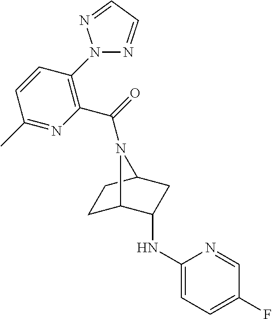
C1(NC2C3CCC(C2)N3C(=O)C2=C(N3N=CC=N3)C=CC(C)=N2)=CC=C(F)C=N1
